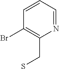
C1=CC=NC(CS)=C1Br
